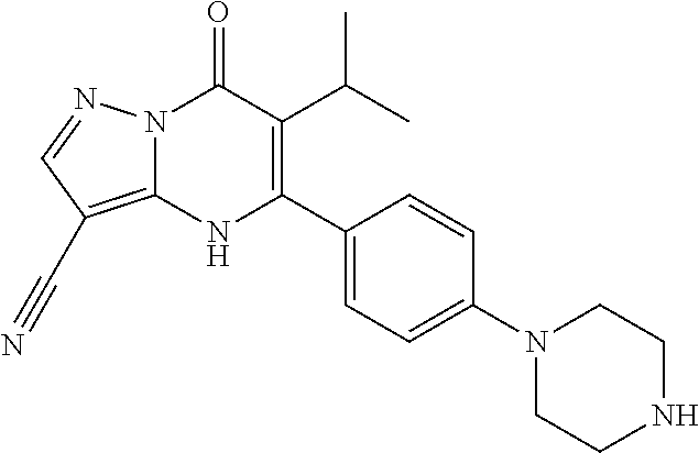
N12C(=C(C#N)C=N1)NC(C1=CC=C(N3CCNCC3)C=C1)=C(C(C)C)C2=O
